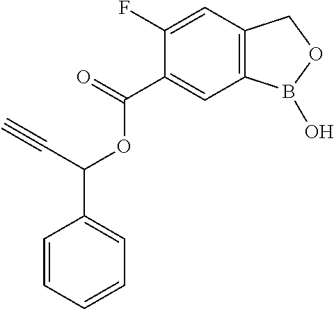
C1(C(=O)OC(C2=CC=CC=C2)C#C)=CC2=C(C=C1F)COB2O
